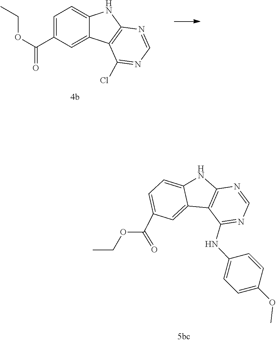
C12=C(NC3=CC=C(C(OCC)=O)C=C13)N=CN=C2NC1=CC=C(OC)C=C1.C1=C(C(OCC)=O)C=C2C(=C1)NC1=C2C(Cl)=NC=N1
